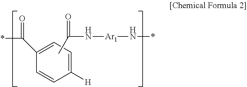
C1=C([H])C=CC(C(*)=O)=C1.C(N[Ar1]N*)(=O)C
